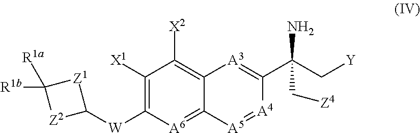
C1([X1])=C([W]C2[Z1]C([R1b])([R1a])[Z2]2)[A6]=C2C(=C1[X2])[A3]=C(C(C[Y])(N)C[Z4])[A4]=[A5]2
